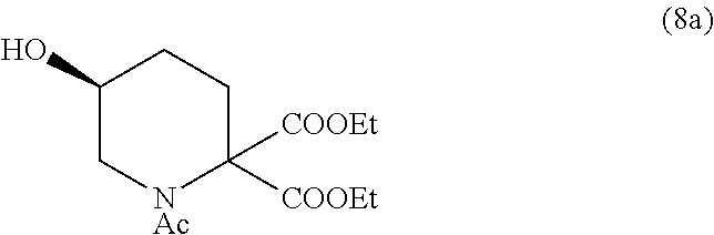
C1(O)C[NAc]C([COOEt])([COOEt])CC1
